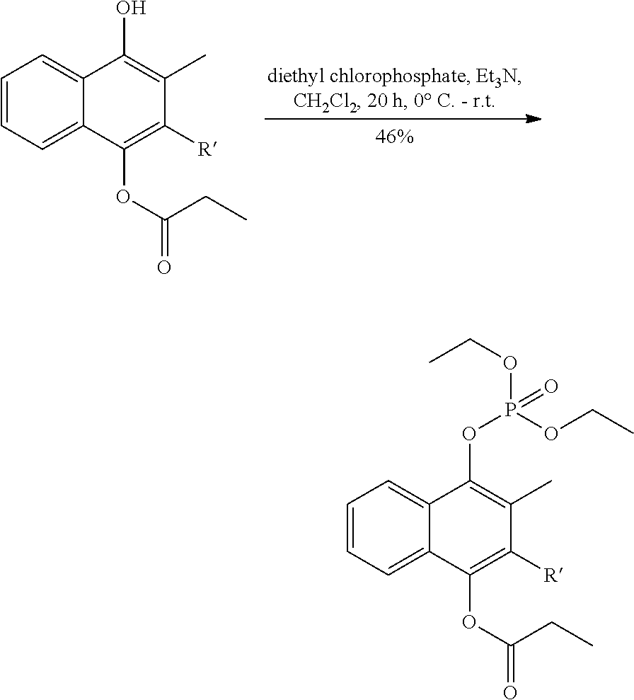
OC1=C(C)C([R])=C(OC(=O)CC)C2=CC=CC=C12.O(C1=C(C)C([R])=C(OC(=O)CC)C2=CC=CC=C12)P(OCC)(OCC)=O
